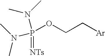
N(P(OCC[Ar])(=[NTs])N(C)C)(C)C
